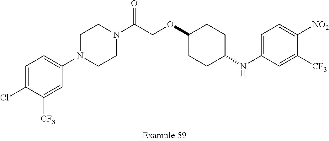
C1=C(Cl)C([CF3])=CC(N2CCN(C(COC3CCC(NC4=CC=C([NO2])C([CF3])=C4)CC3)=O)CC2)=C1
